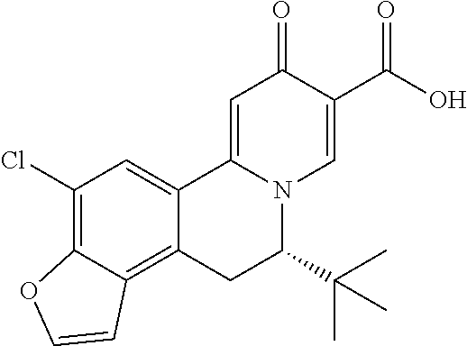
O=C1C(C(O)=O)=CN2C(=C1)C1=CC(Cl)=C3C(=C1CC2C(C)(C)C)C=CO3
